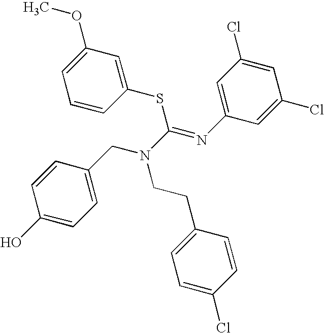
C1=C(CN(C(=NC2=CC(Cl)=CC(Cl)=C2)SC2=CC(OC)=CC=C2)CCC2=CC=C(Cl)C=C2)C=CC(O)=C1
